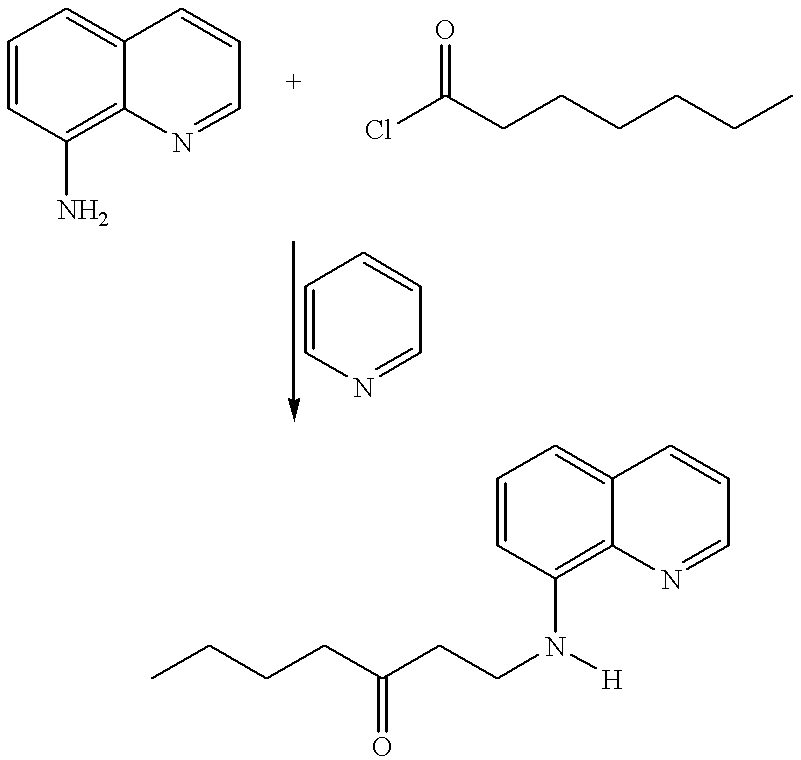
C1=CC(N)=C2C(=C1)C=CC=N2.ClC(CCCCCC)=O.C1=CN=CC=C1.C1=CC(N(CCC(CCCC)=O)[H])=C2C(=C1)C=CC=N2
